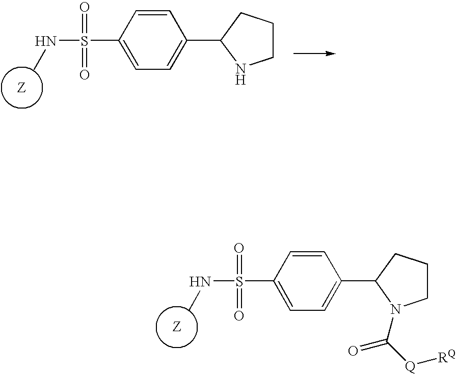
C1=CC(S(=O)(=O)NC)=CC=C1C1N(C([Q][RQ])=O)CCC1.C1=CC(S(=O)(=O)NC)=CC=C1C1NCCC1
